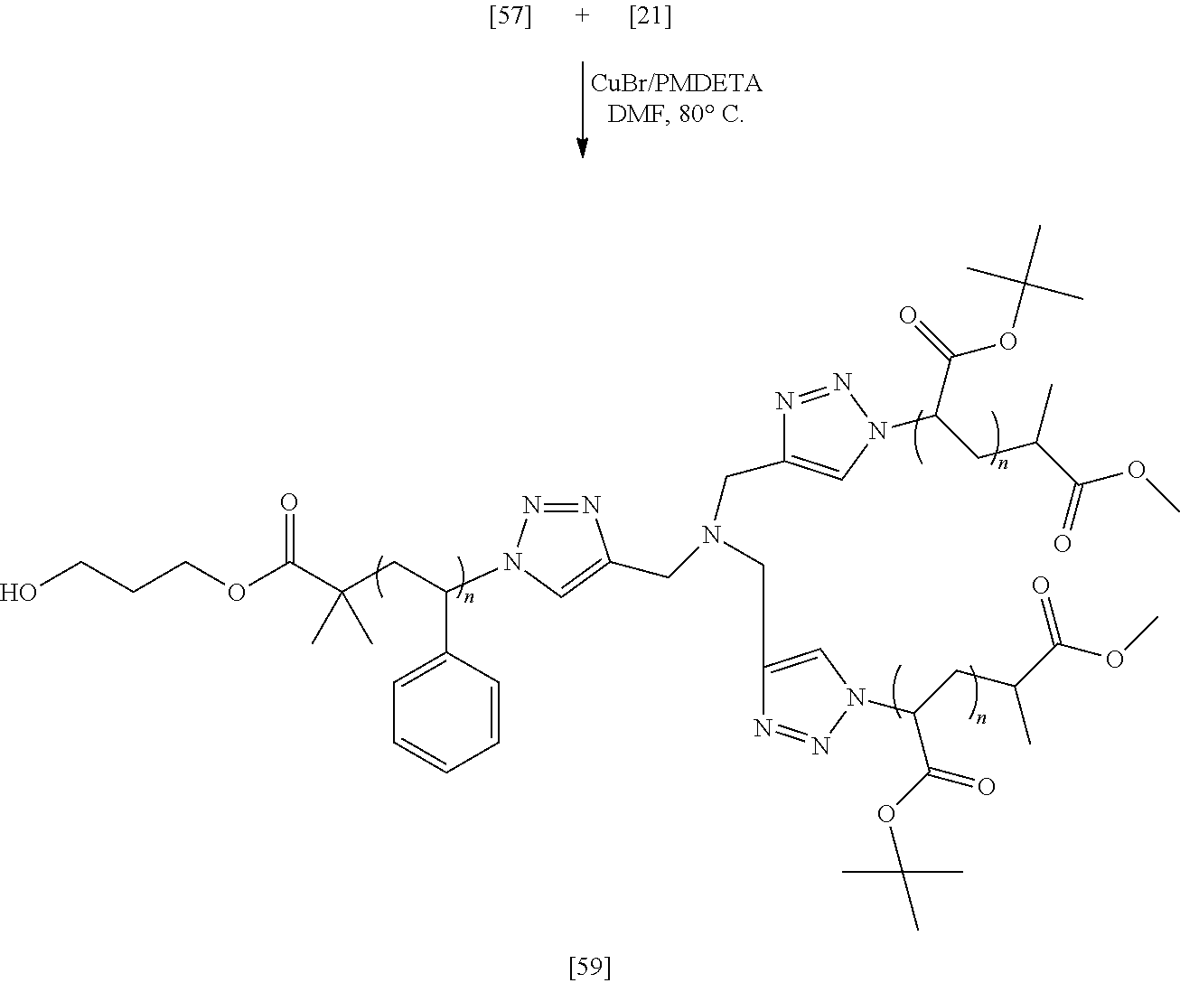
OCCCOC(C(CC(C1=CC=CC=C1)N1N=NC(CN(CC2=CN(C(CC(C(OC)=O)C)C(=O)OC(C)(C)C)N=N2)CC2=CN(C(CC(C(OC)=O)C)C(OC(C)(C)C)=O)N=N2)=C1)(C)C)=O
